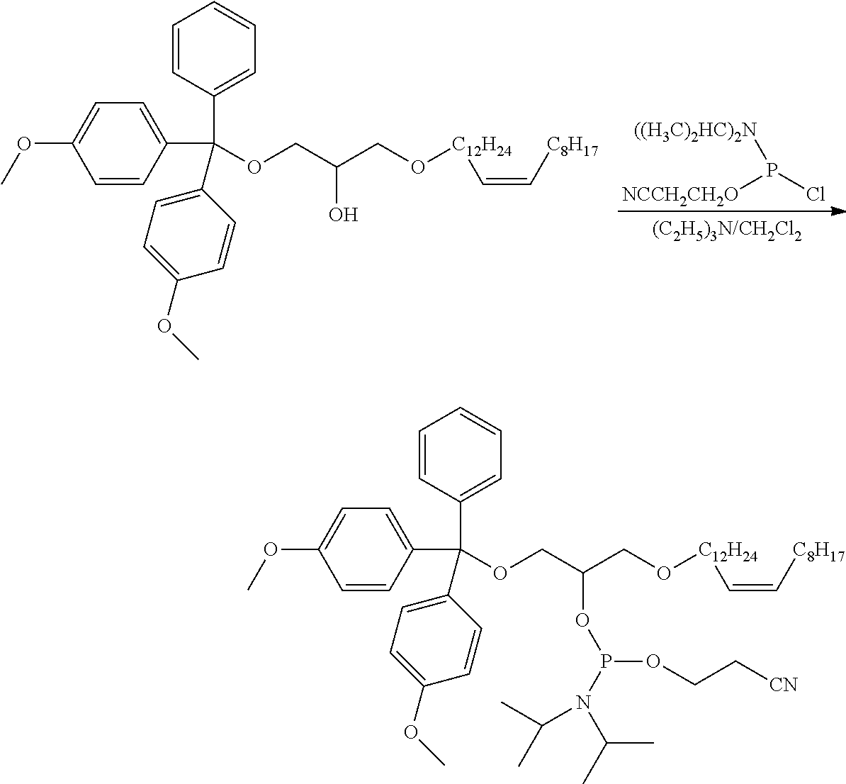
C1=CC(C(C2=CC=CC=C2)(C2=CC=C(OC)C=C2)OCC(O)CO[C12H24]C=C[C8H17])=CC=C1OC.[NCCH2CH2O]P(Cl)[((H3C)2HC)2N].C1=CC(C(C2=CC=CC=C2)(C2=CC=C(OC)C=C2)OCC(OP(N(C(C)C)C(C)C)OCC[CN])CO[C12H24]C=C[C8H17])=CC=C1OC
